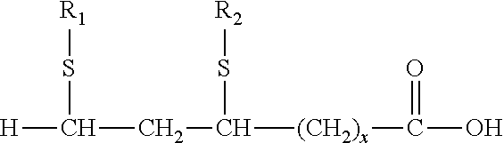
[H]C(CC([(CH2)x]C(O)=O)S[R2])S[R1]
